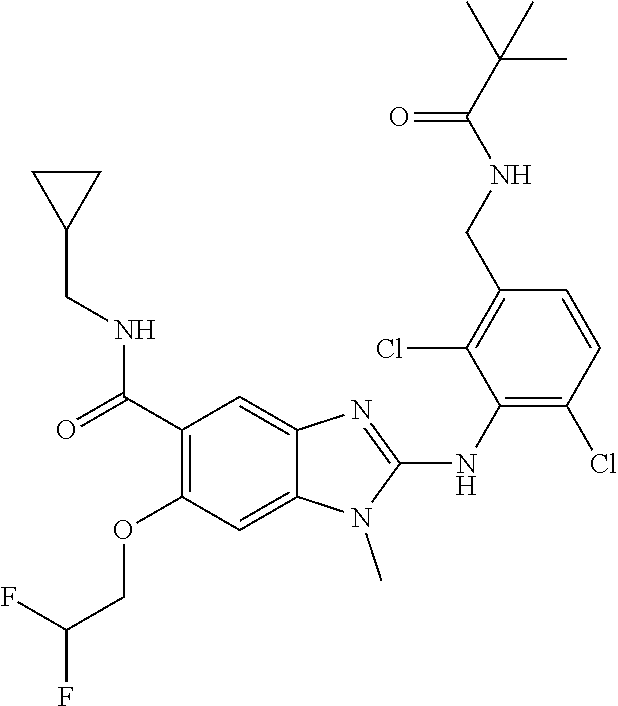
C1(C(=O)NCC2CC2)=C(OCC(F)F)C=C2C(=C1)N=C(NC1=C(Cl)C=CC(CNC(C(C)(C)C)=O)=C1Cl)N2C
